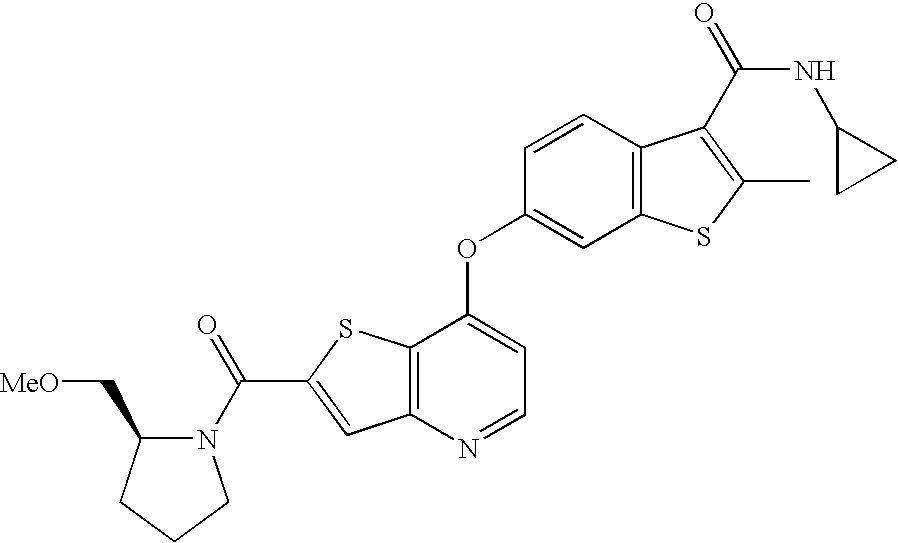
O=C(N1C(C[MeO])CCC1)C1=CC2=C(S1)C(OC1=CC3=C(C=C1)C(C(=O)NC1CC1)=C(C)S3)=CC=N2
